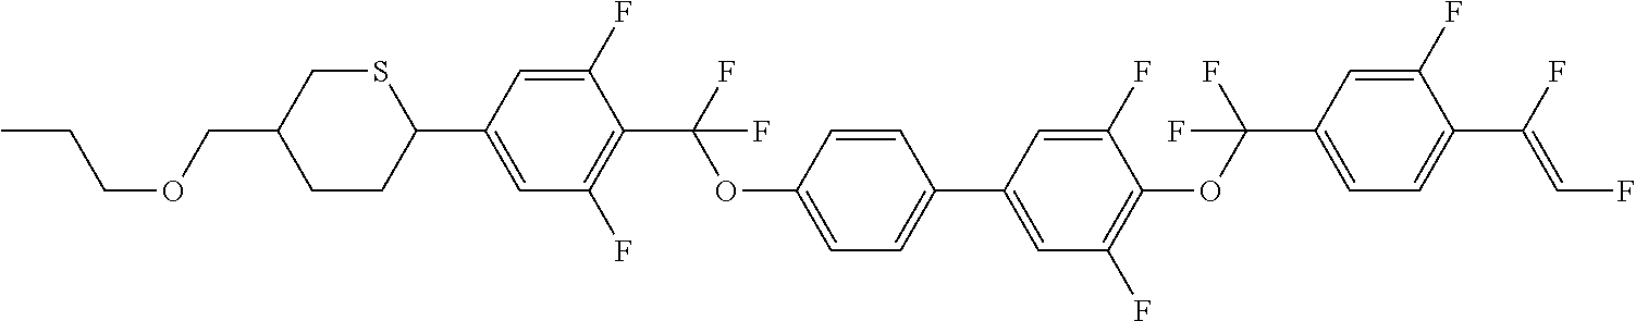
CCCOCC1CCC(C2=CC(F)=C(C(F)(OC3=CC=C(C4=CC(F)=C(OC(C5=CC=C(C(F)=CF)C(F)=C5)(F)F)C(F)=C4)C=C3)F)C(F)=C2)SC1
